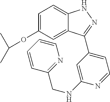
C1=C(OC(C)C)C=C2C(=C1)NN=C2C1=CC=NC(NCC2=NC=CC=C2)=C1
